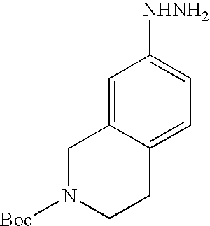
C1=C2C(=CC=C1[NHNH2])CCN([Boc])C2
